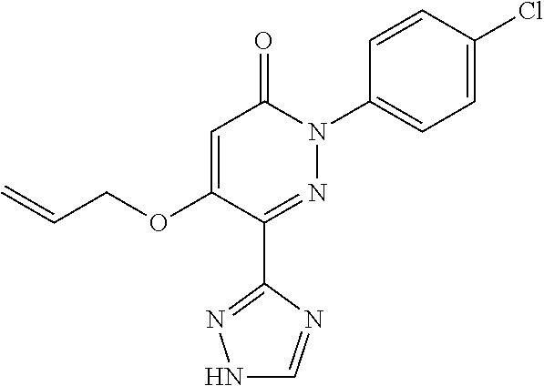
C1=C(OCC=C)C(C2=NNC=N2)=NN(C2=CC=C(Cl)C=C2)C1=O
